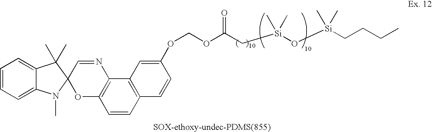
C1=CC=C2C(=C1)C(C)(C)C1(N2C)OC2=C(N=C1)C1=C(C=C2)C=CC(OCOC(=O)C[Si](O[Si](CCCC)(C)C)(C)C)=C1
